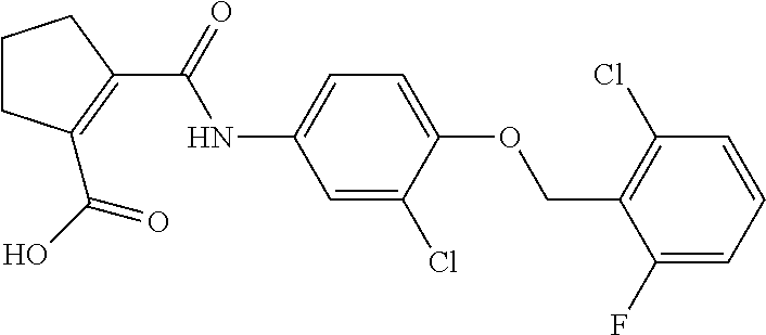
C1CC(C(O)=O)=C(C(NC2=CC=C(OCC3=C(Cl)C=CC=C3F)C(Cl)=C2)=O)C1
